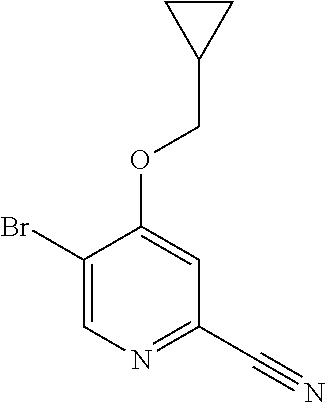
C1(Br)=CN=C(C#N)C=C1OCC1CC1
